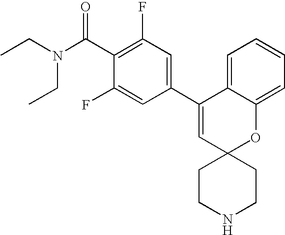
C1(C2=CC(F)=C(C(N(CC)CC)=O)C(F)=C2)=CC2(OC3=CC=CC=C13)CCNCC2
